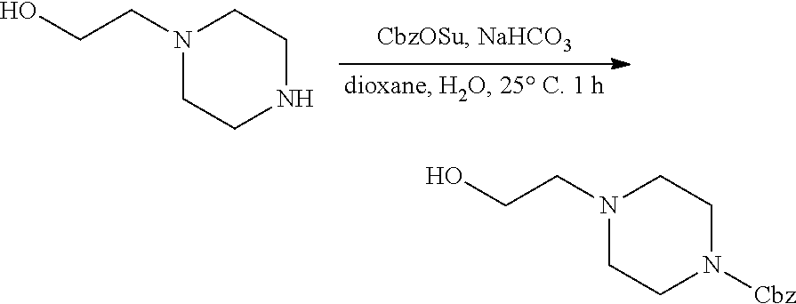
OCCN1CCNCC1.OCCN1CCN([Cbz])CC1
